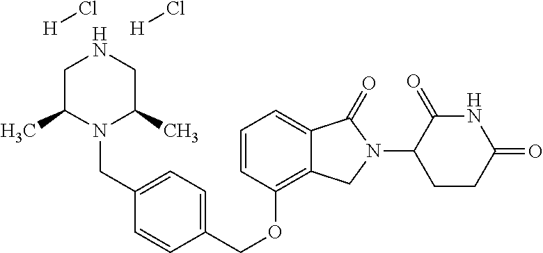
C(OC1=C2C(=CC=C1)C(=O)N(C1C(=O)NC(=O)CC1)C2)C1=CC=C(CN2C(C)CNCC2C)C=C1.[H]Cl.[H]Cl
